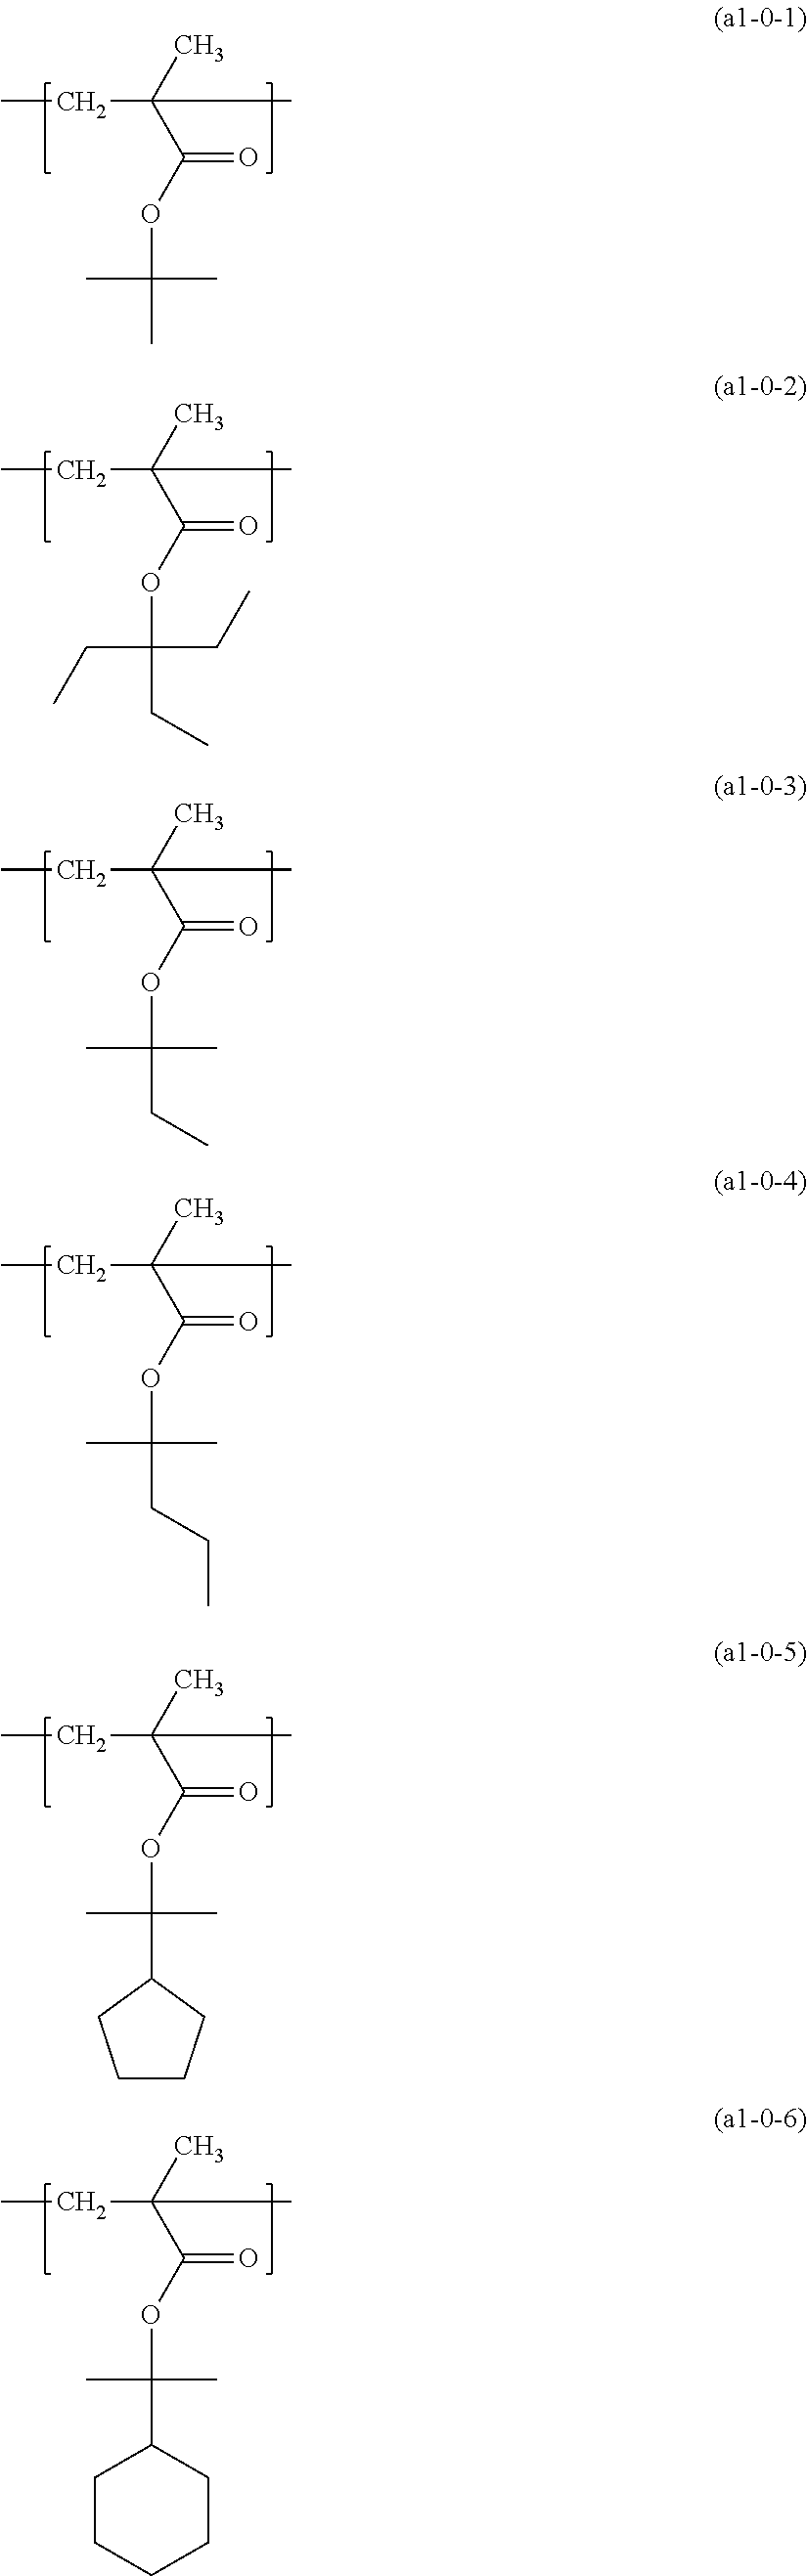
CCC(C(OC(C)(C)C)=O)(C)C.CCC(C(OC(CC)(CC)CC)=O)(C)C.CCC(C(OC(CC)(C)C)=O)(C)C.CCC(C(OC(CCC)(C)C)=O)(C)C.CCC(C(OC(C1CCCC1)(C)C)=O)(C)C.CCC(C(OC(C1CCCCC1)(C)C)=O)(C)C
